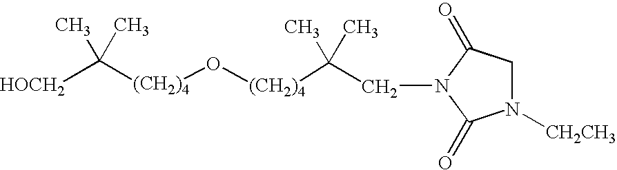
C([(CH2)4]O[(CH2)4]C(C)(C)CN1C(=O)CN([CH2CH3])C1=O)(C)(C)[HOCH2]
